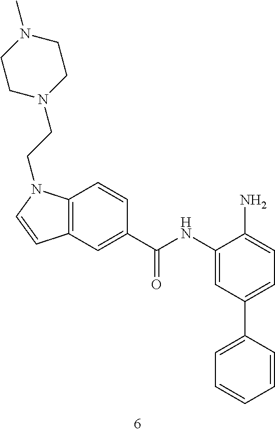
C12=C(C=C(C(=O)NC3=CC(C4=CC=CC=C4)=CC=C3N)C=C1)C=CN2CCN1CCN(C)CC1
